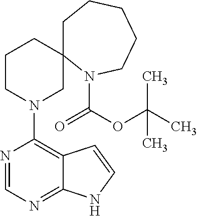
N1=CN=C2C(=C1N1CC3(CCC1)CCCCCN3C(OC(C)(C)C)=O)C=CN2
